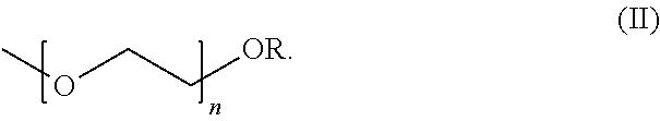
O(CC[OR])C
